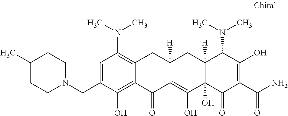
C1=C(CN2CCC(C)CC2)C(O)=C2C(=C1N(C)C)CC1([H])C(=C(O)C3(O)C([H])(C1)C(N(C)C)C(O)=C(C(N)=O)C3=O)C2=O
